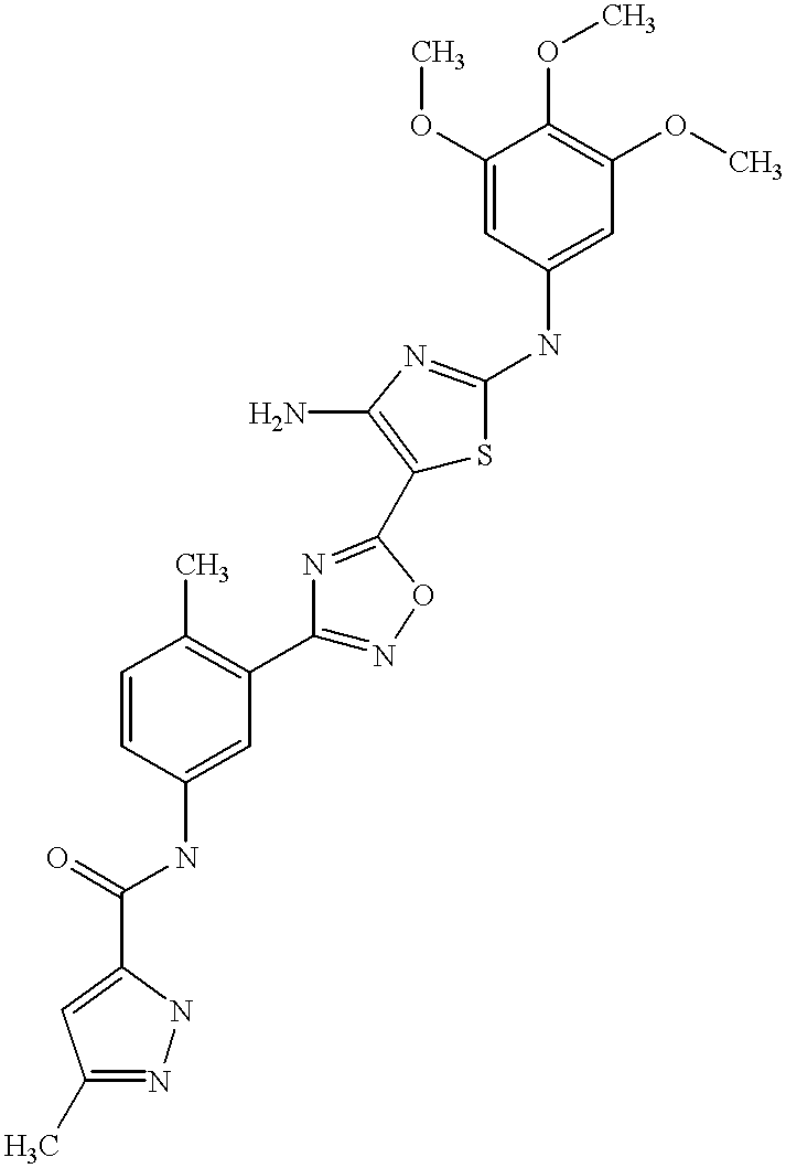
C1(C(=O)NC2=CC(C3=NOC(C4=C(N)N=C(NC5=CC(OC)=C(OC)C(OC)=C5)S4)=N3)=C(C)C=C2)=CC(C)=NN1
